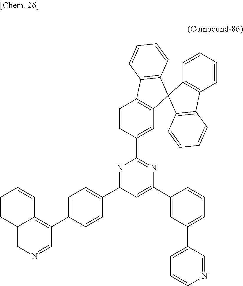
C12=CN=CC(C3=CC=C(C4=NC(C5=CC6=C(C=C5)C5=C(C67C6=C(C8=C7C=CC=C8)C=CC=C6)C=CC=C5)=NC(C5=CC(C6=CC=CN=C6)=CC=C5)=C4)C=C3)=C1C=CC=C2
